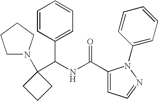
C1(C(NC(C2=CC=NN2C2=CC=CC=C2)=O)C2=CC=CC=C2)(N2CCCC2)CCC1
